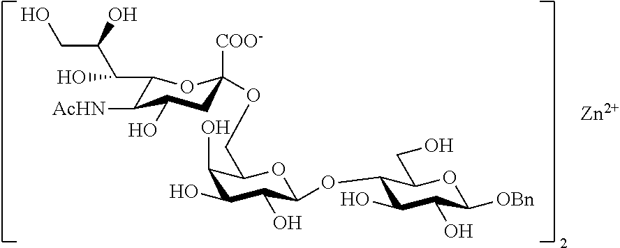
C1(C(C(CO)O)O)C([AcHN])C(O)CC([COO-])(OCC2C(O)C(O)C(O)C(OC3C(O)C(O)C([OBn])OC3CO)O2)O1.[Zn]
